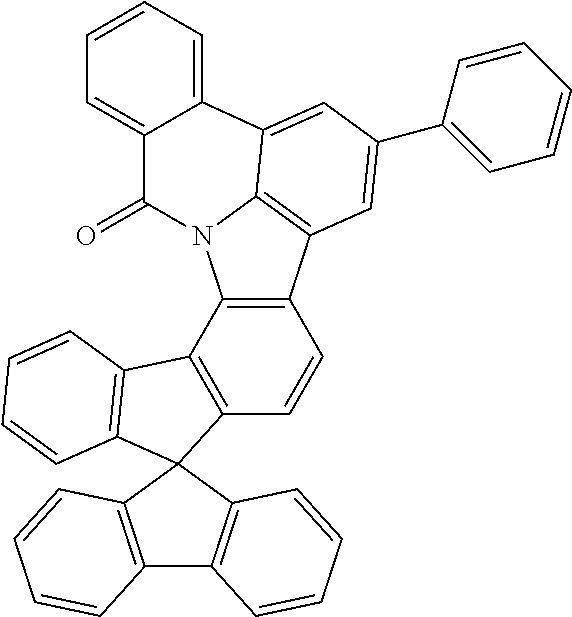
C12=C(C=CC3=C1N1C4=C3C=C(C3=CC=CC=C3)C=C4C3=CC=CC=C3C1=O)C1(C3=C2C=CC=C3)C2=C(C3=C1C=CC=C3)C=CC=C2
